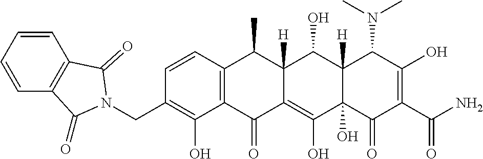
C1=CC2=C(C(O)=C1CN1C(=O)C3=C(C=CC=C3)C1=O)C(=O)C1=C(O)C3(O)C([H])(C(O)C1([H])C2C)C(N(C)C)C(O)=C(C(N)=O)C3=O
